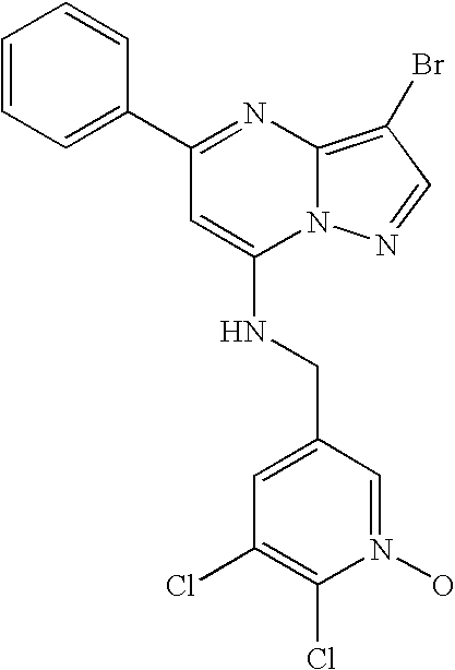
C1=CC=C(C2=NC3=C(Br)C=NN3C(NCC3=CC(Cl)=C(Cl)N(O)=C3)=C2)C=C1
